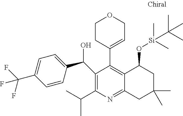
C1=C(C(F)(F)F)C=CC(C(O)C2=C(C(C)C)N=C3C(=C2C2=CCOCC2)C(O[Si](C)(C)C(C)(C)C)CC(C)(C)C3)=C1
